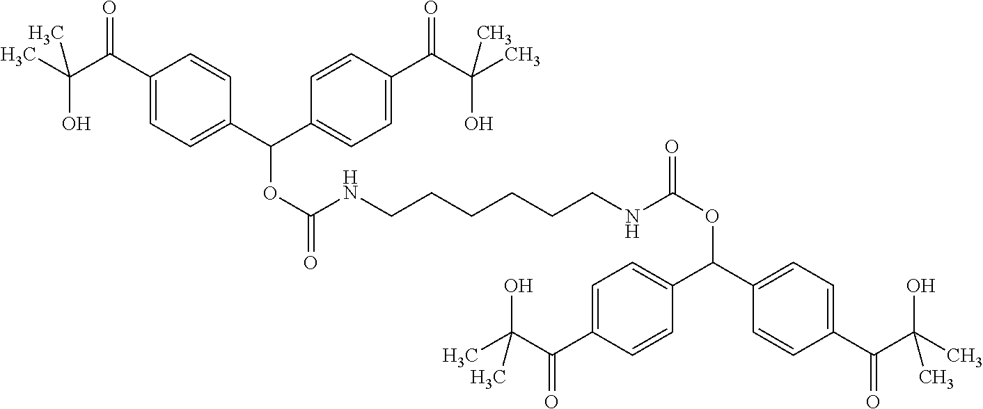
C1(C(C(C)(O)C)=O)=CC=C(C(C2=CC=C(C(C(C)(O)C)=O)C=C2)OC(NCCCCCCNC(OC(C2=CC=C(C(C(C)(O)C)=O)C=C2)C2=CC=C(C(C(C)(O)C)=O)C=C2)=O)=O)C=C1
